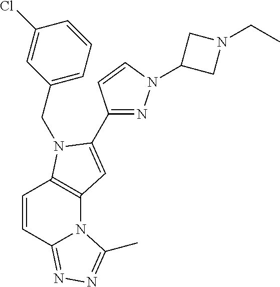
C1=CC2=NN=C(C)N2C2=C1N(CC1=CC=CC(Cl)=C1)C(C1=NN(C3CN(CC)C3)C=C1)=C2
